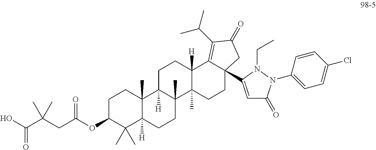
C1C(OC(CC(C(O)=O)(C)C)=O)C(C)(C)C2([H])C(C)(C1)C1([H])C(C)(CC2)C2(C)C([H])(CC1)C1=C(C(C)C)C(=O)CC1(C1=CC(=O)N(C3=CC=C(Cl)C=C3)N1CC)CC2
